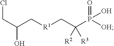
O=P([OH])(C(C[R1]CC(CCl)O)([R2])[R3])O
